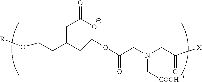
C(C(CCOC(CN(CC(=O)[X])C[COOH])=O)CC([O-])=O)CO[R]
